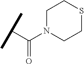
C(C(N1CCSCC1)=O)(C)C
